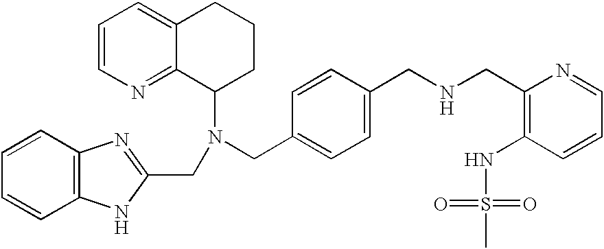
C1=CN=C2C(=C1)CCCC2N(CC1=NC2=C(N1)C=CC=C2)CC1=CC=C(CNCC2=C(NS(=O)(=O)C)C=CC=N2)C=C1
